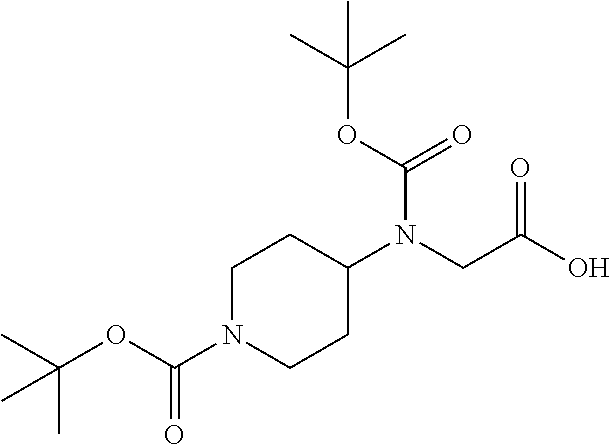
C(OC(C)(C)C)(=O)N(C1CCN(C(OC(C)(C)C)=O)CC1)CC(O)=O
